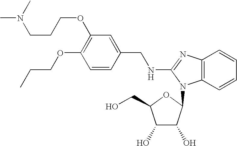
C1(OCCC)=C(OCCCN(C)C)C=C(CNC2=NC3=C(C=CC=C3)N2C2C(O)C(O)C(CO)O2)C=C1
